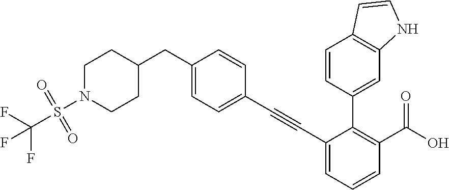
C1=C(CC2CCN(S(=O)(=O)C(F)(F)F)CC2)C=CC(C#CC2=CC=CC(C(=O)O)=C2C2=CC3=C(C=CN3)C=C2)=C1
